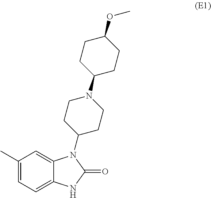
C1(C)=CC=C2C(=C1)N(C1CCN(C3CCC(OC)CC3)CC1)C(=O)N2
